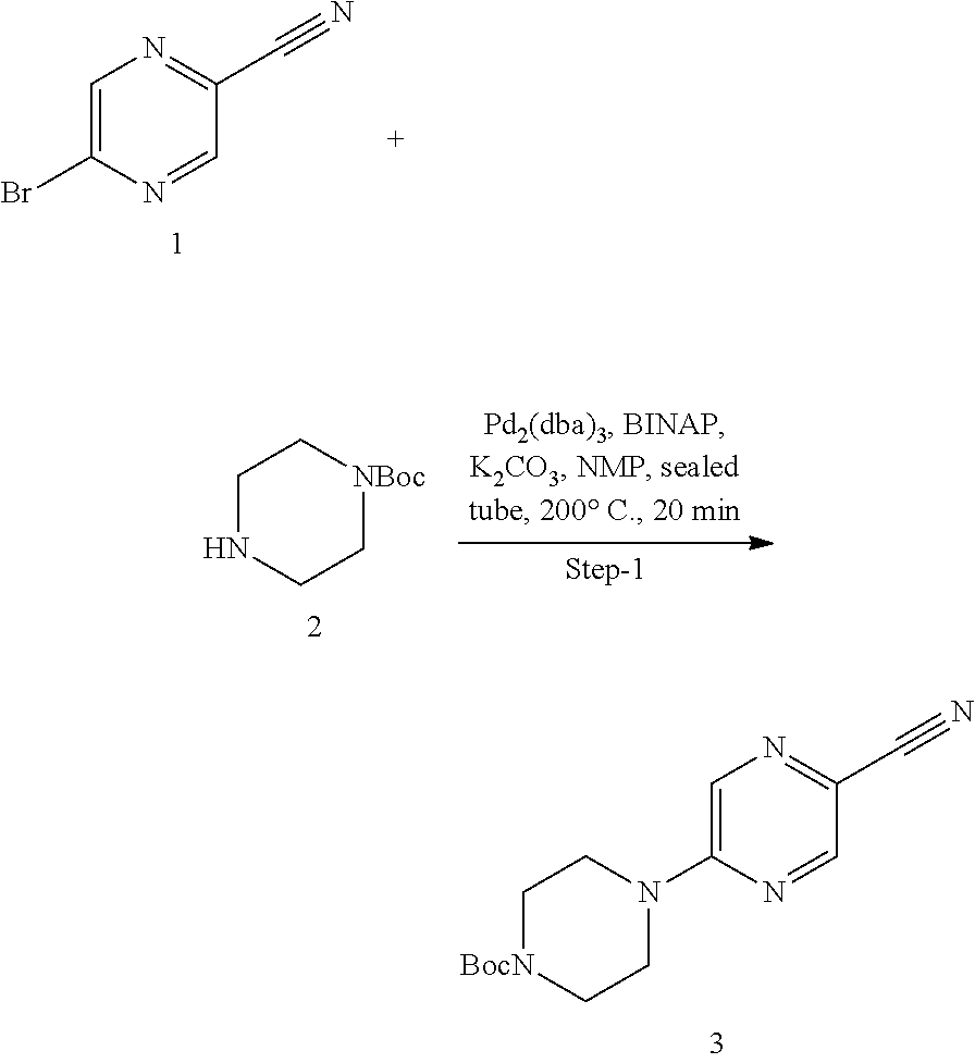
C1=C(Br)N=CC(C#N)=N1.C1NCC[NBoc]C1.C1=C(N2CC[BocN]CC2)N=CC(C#N)=N1
